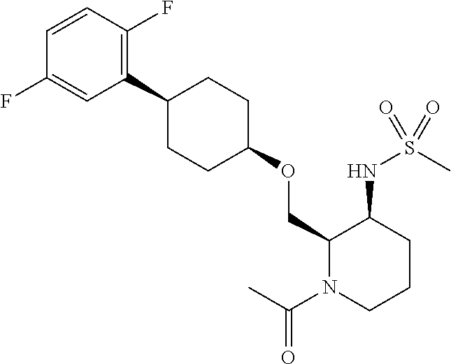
C1(COC2CCC(C3=C(F)C=CC(F)=C3)CC2)N(C(C)=O)CCCC1NS(C)(=O)=O
